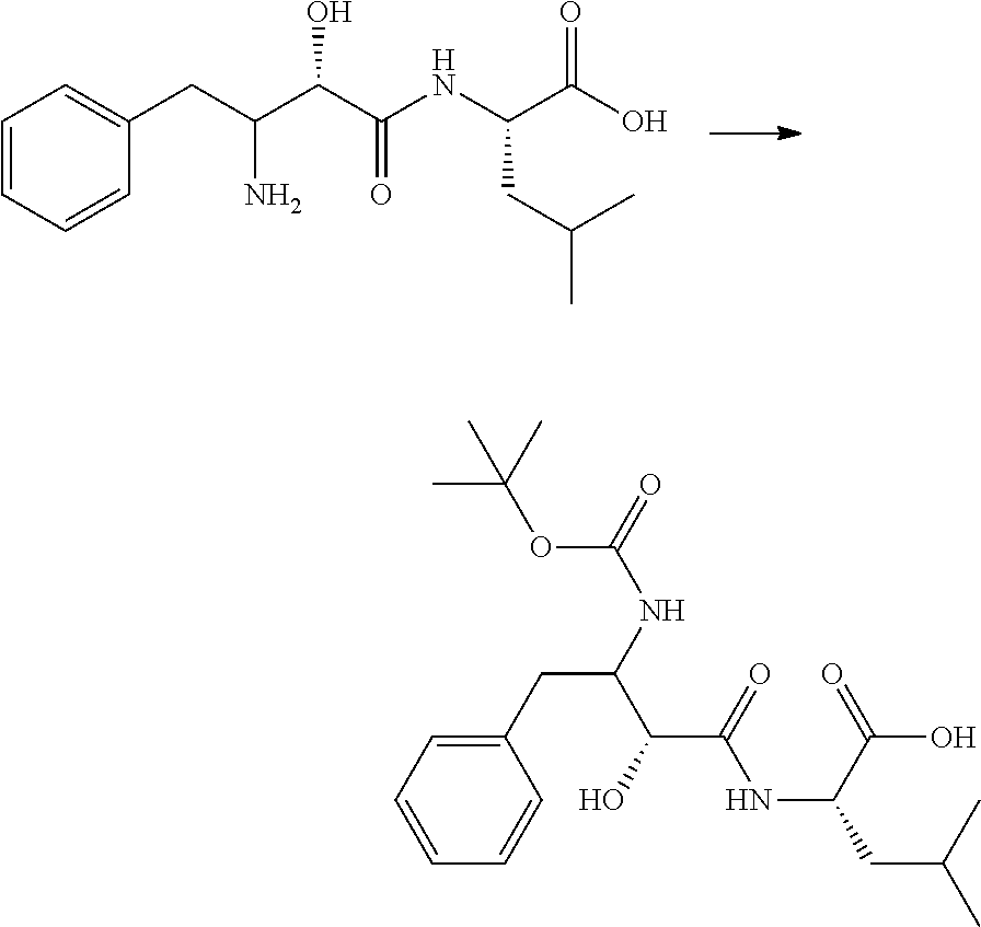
C1=CC=CC(CC(C(C(NC(C(O)=O)CC(C)C)=O)O)N)=C1.C1=CC=CC(CC(NC(=O)OC(C)(C)C)C(O)C(=O)NC(CC(C)C)C(=O)O)=C1
